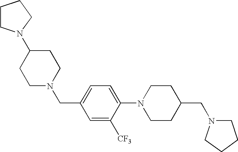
C1CN(C2CCN(CC3=CC=C(N4CCC(CN5CCCC5)CC4)C([CF3])=C3)CC2)CC1
